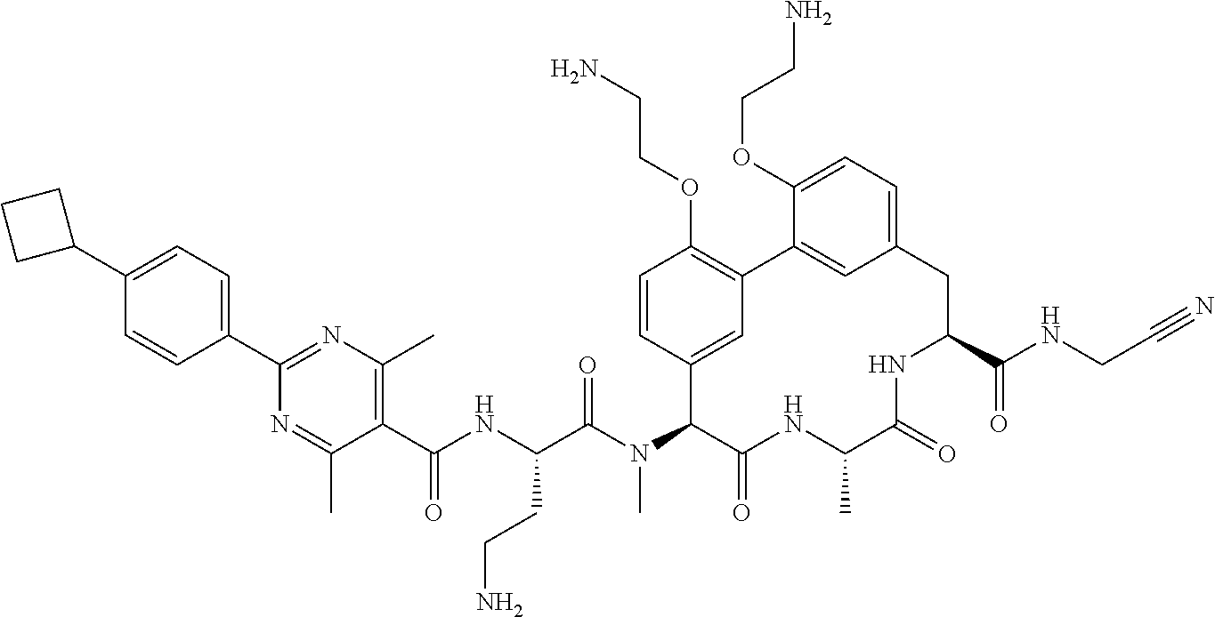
C1=CC(C2=NC(C)=C(C(NC(C(N(C3C(=O)NC(C)C(=O)NC(C(NCC#N)=O)CC4=CC=C(OCCN)C(=C4)C4=C(OCCN)C=CC3=C4)C)=O)CCN)=O)C(C)=N2)=CC=C1C1CCC1
